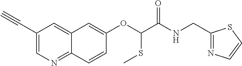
C1(C#C)=CN=C2C(=C1)C=C(OC(SC)C(=O)NCC1=NC=CS1)C=C2
